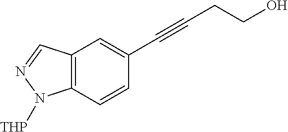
C12=C(C=CC(C#CCCO)=C1)N([THP])N=C2
